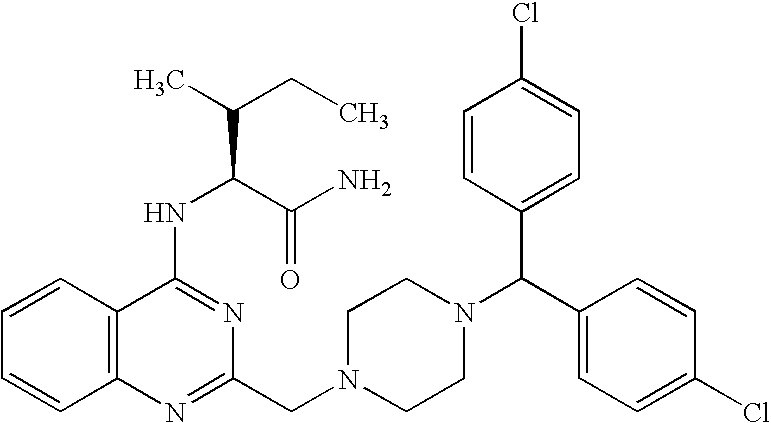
C1=CC2=C(C=C1)N=C(CN1CCN(C(C3=CC=C(Cl)C=C3)C3=CC=C(Cl)C=C3)CC1)N=C2NC(C(CC)C)C(N)=O
